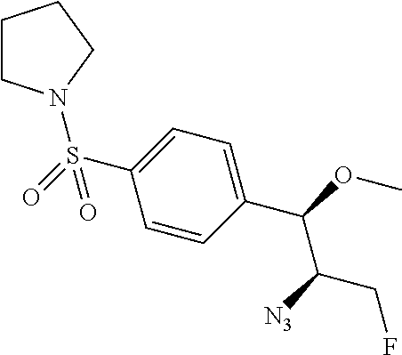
S(C1=CC=C(C(OC)C([N3])CF)C=C1)(=O)(=O)N1CCCC1
